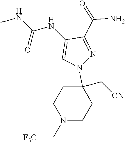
N(C1=CN(C2(C[CN])CCN(C[F3C])CC2)N=C1C(=O)N)C(NC)=O
